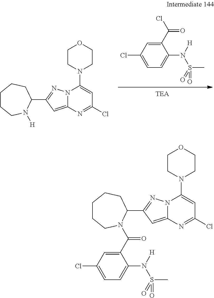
C1(C(=O)Cl)=CC(Cl)=CC=C1N(S(C)(=O)=O)[H].[H]N1CCCCCC1C1=NN2C(=C1)N=C(Cl)C=C2N1CCOCC1.C1(C(=O)N2CCCCCC2C2=NN3C(=C2)N=C(Cl)C=C3N2CCOCC2)=CC(Cl)=CC=C1N(S(C)(=O)=O)[H]
